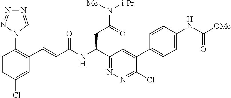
N1=CN(C2=C(C=CC(NC(C3=NN=C(Cl)C(C4=CC=C(NC([OMe])=O)C=C4)=C3)CC(=O)N([Me])[i-Pr])=O)C=C(Cl)C=C2)N=N1
